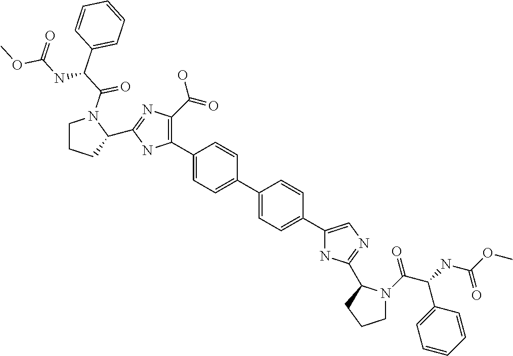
C1(C2=C(C(=O)O)N=C(C3CCCN3C(C(C3=CC=CC=C3)NC(OC)=O)=O)N2)=CC=C(C2=CC=C(C3=CN=C(C4N(C(C(NC(OC)=O)C5=CC=CC=C5)=O)CCC4)N3)C=C2)C=C1
